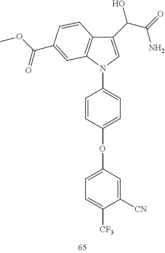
C1=CC(OC2=CC=C([CF3])C([CN])=C2)=CC=C1N1C=C(C(O)C(N)=O)C2=C1C=C(C(=O)OC)C=C2
